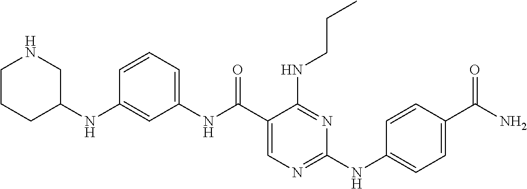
N(C(C1=CN=C(NC2=CC=C(C(N)=O)C=C2)N=C1NCCC)=O)C1=CC=CC(NC2CNCCC2)=C1
